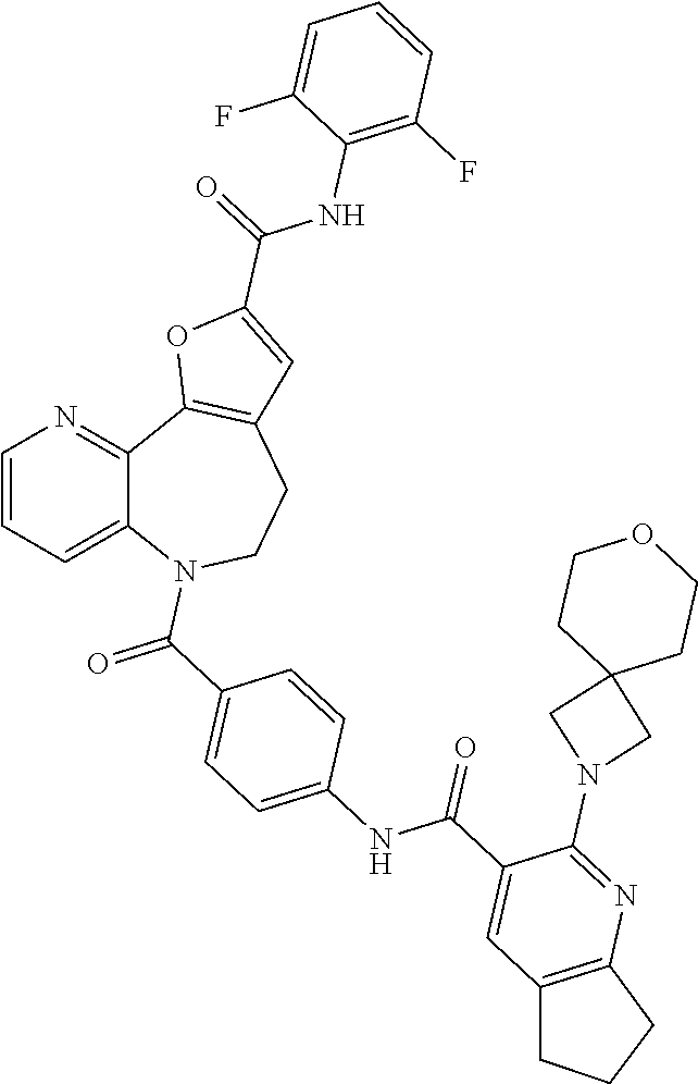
C12=CC=CN=C1C1=C(CCN2C(C2=CC=C(NC(C3=CC4=C(N=C3N3CC5(C3)CCOCC5)CCC4)=O)C=C2)=O)C=C(C(=O)NC2=C(F)C=CC=C2F)O1
